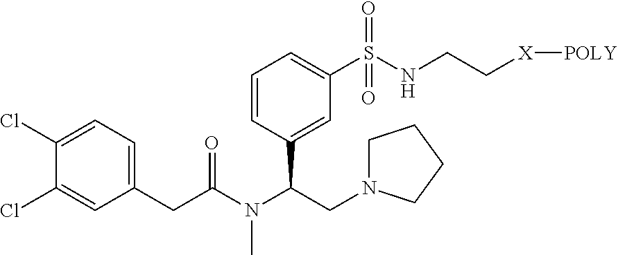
C1(Cl)=CC=C(CC(N(C(CN2CCCC2)C2=CC(S(NCC[X][POLY])(=O)=O)=CC=C2)C)=O)C=C1Cl
